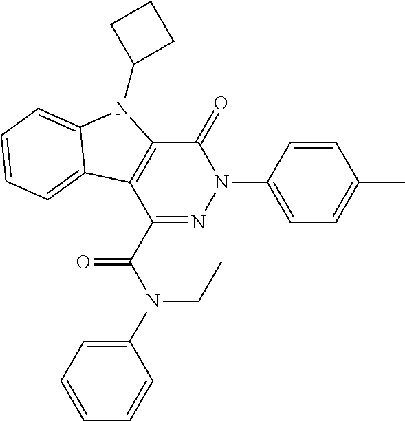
C1(=O)N(C2=CC=C(C)C=C2)N=C(C(N(C2=CC=CC=C2)CC)=O)C2=C1N(C1CCC1)C1=CC=CC=C21
